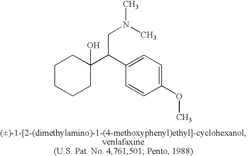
C1(OC)=CC=C(C(C2(O)CCCCC2)CN(C)C)C=C1
